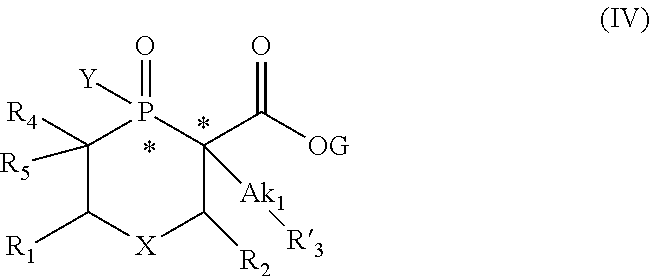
C1([R4])([R5])C([R1])[X]C([R2])C(C([OG])=O)([Ak1][R3])P1(=O)[Y]
